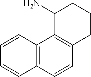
C12=C(C=CC3=C1C(N)CCC3)C=CC=C2
